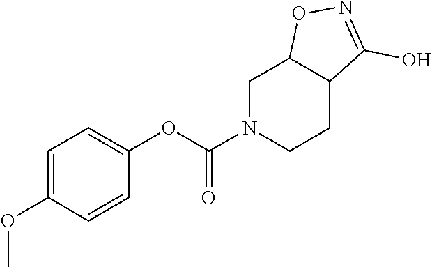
C1N(C(OC2=CC=C(OC)C=C2)=O)CCC2C1ON=C2O
